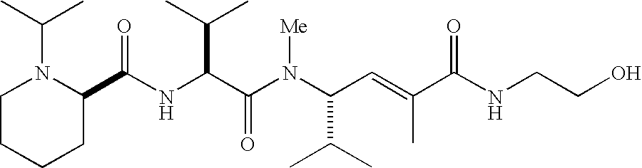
N(C(C(N(C(C(C)C)C=C(C)C(NCCO)=O)[Me])=O)C(C)C)C(C1N(C(C)C)CCCC1)=O
